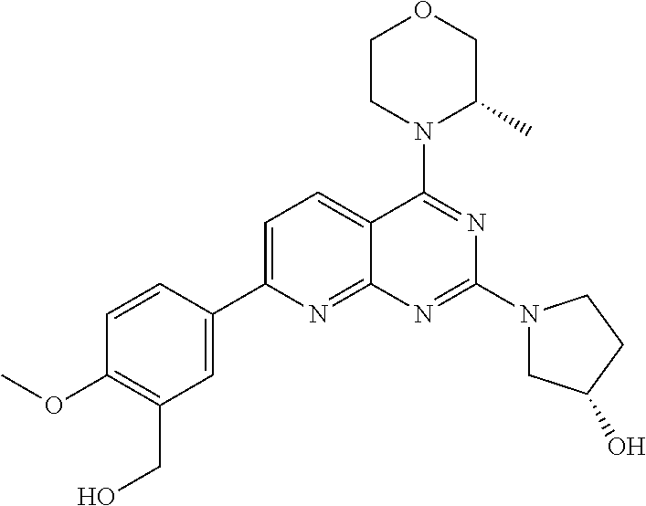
C1=C(C2=CC(CO)=C(OC)C=C2)N=C2C(=C1)C(N1C(C)COCC1)=NC(N1CC(O)CC1)=N2
